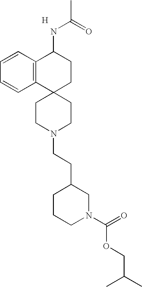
C12(CCN(CCC3CCCN(C(=O)OCC(C)C)C3)CC1)CCC(NC(C)=O)C1=C2C=CC=C1.[H]
